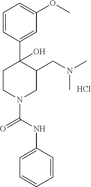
C1=C(NC(=O)N2CC(CN(C)C)C(C3=CC(OC)=CC=C3)(O)CC2)C=CC=C1.Cl
